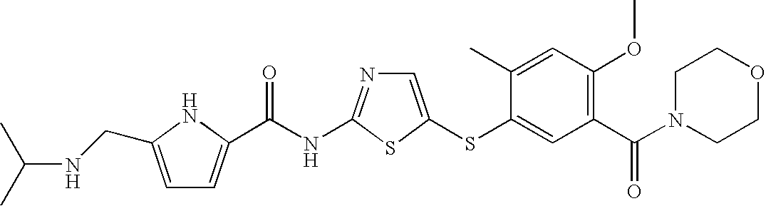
C1=C(SC2=CC(C(=O)N3CCOCC3)=C(OC)C=C2C)SC(NC(=O)C2=CC=C(CNC(C)C)N2)=N1
